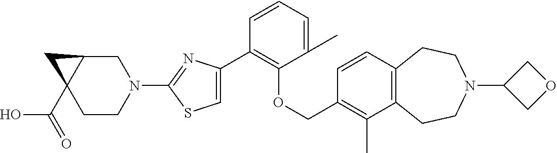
C1(C2=CSC(N3CC4C(C(=O)O)(CC3)C4)=N2)=C(OCC2=C(C)C3=C(C=C2)CCN(C2COC2)CC3)C(C)=CC=C1
